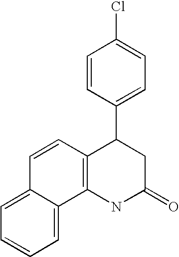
C12=C(NC(=O)CC1C1=CC=C(Cl)C=C1)C1=CC=CC=C1C=C2
